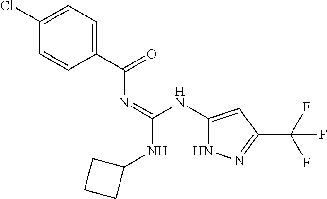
C1=CC(C(N=C(NC2=CC(C(F)(F)F)=NN2)NC2CCC2)=O)=CC=C1Cl
